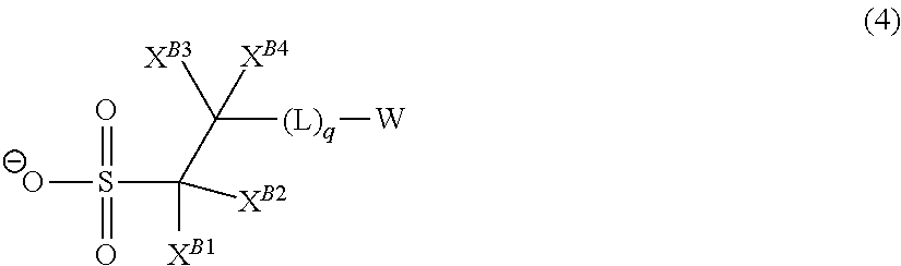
[O-]S(=O)(=O)C([XB1])(C([XB3])([(L)q][W])[XB4])[XB2]
